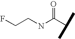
C(CNC(C(C)C)=O)F
